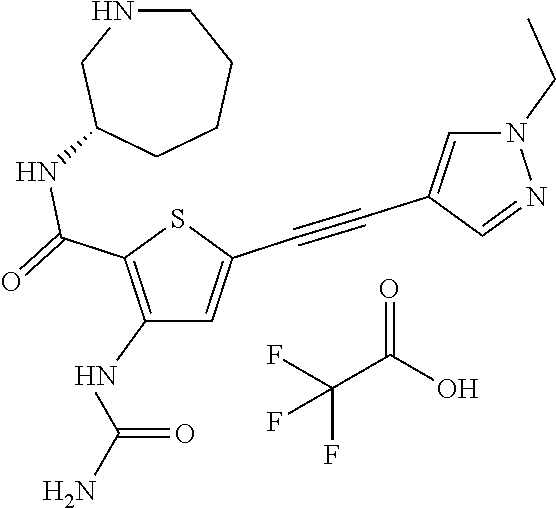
C(F)(F)(C(O)=O)F.C1(NC(N)=O)=C(C(=O)NC2CNCCCC2)SC(C#CC2=CN(CC)N=C2)=C1
